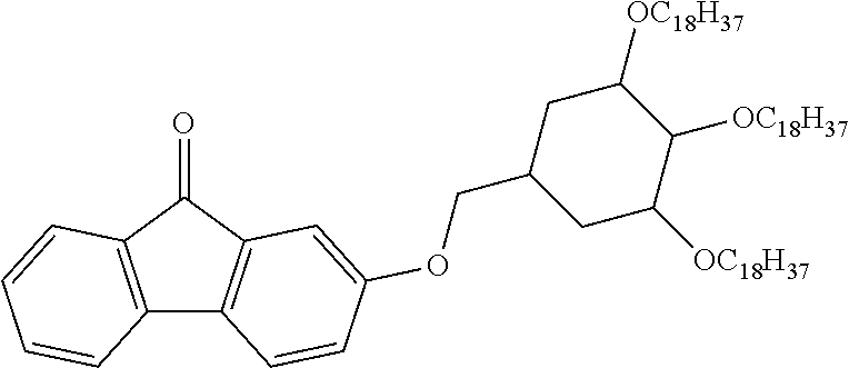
C12=C(C(=O)C3=C1C=CC(OCC1CC([OC18H37])C([OC18H37])C([OC18H37])C1)=C3)C=CC=C2
